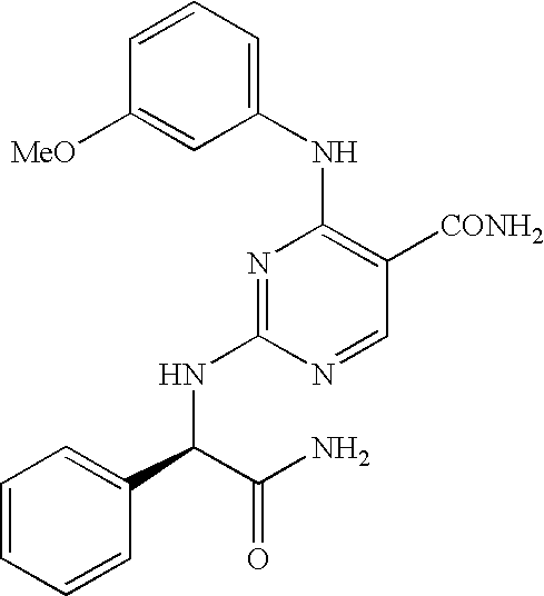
N1=C(NC(C2=CC=CC=C2)C(N)=O)N=CC([CONH2])=C1NC1=CC=CC([MeO])=C1
